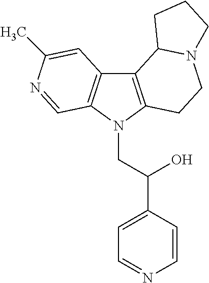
C12=C(N(CC(C3=CC=NC=C3)O)C3=C1C=C(C)N=C3)CCN1C2CCC1
